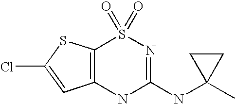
C12=C(NC(NC3(C)CC3)=NS1(=O)=O)C=C(Cl)S2
